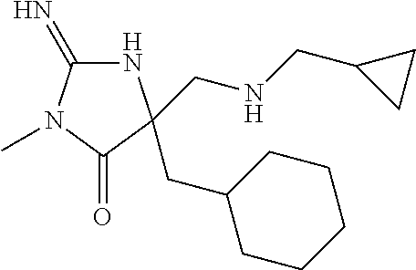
N1C(=N)N(C)C(=O)C1(CNCC1CC1)CC1CCCCC1
